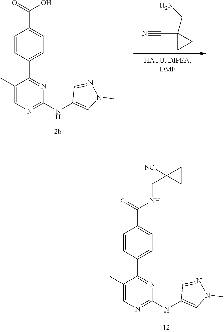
C1(NC2=NC=C(C)C(C3=CC=C(C(=O)O)C=C3)=N2)=CN(C)N=C1.C1(C#N)(CN)CC1.C1(NC2=NC=C(C)C(C3=CC=C(C(=O)NCC4([NC])CC4)C=C3)=N2)=CN(C)N=C1
